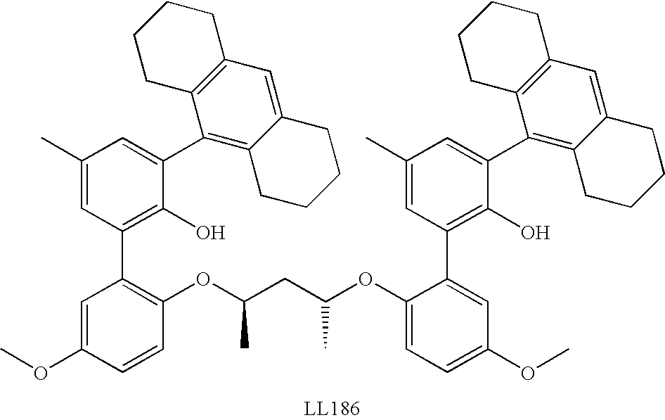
C1=C(OC)C=CC(OC(CC(OC2=CC=C(OC)C=C2C2=C(O)C(C3=C4C(=CC5=C3CCCC5)CCCC4)=CC(C)=C2)C)C)=C1C1=C(O)C(C2=C3C(=CC4=C2CCCC4)CCCC3)=CC(C)=C1
